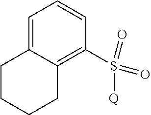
C1=C2C(=C(S(=O)(=O)[Q])C=C1)CCCC2
